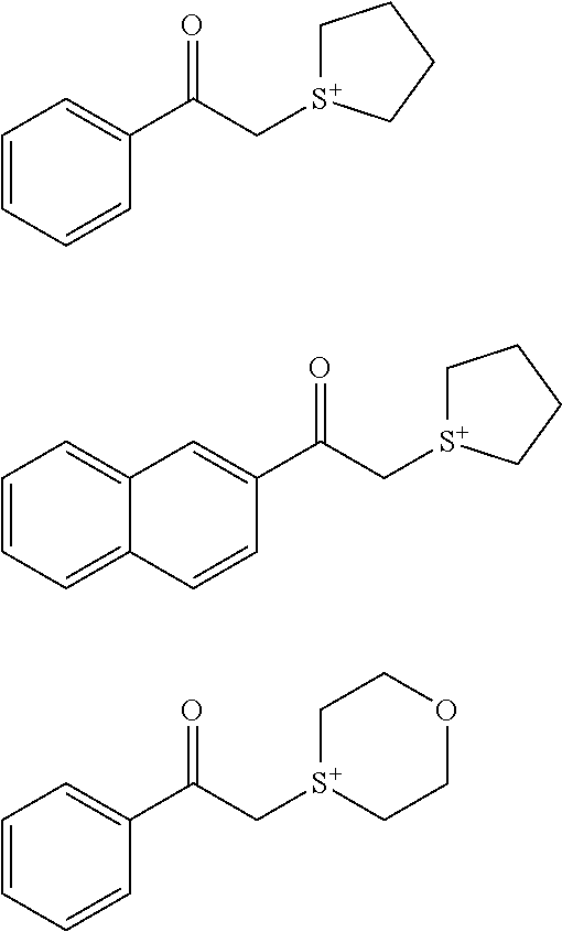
C1=CC=CC(C(=O)C[S+]2CCCC2)=C1.C12=CC=CC=C1C=CC(C(=O)C[S+]1CCCC1)=C2.C1=CC=CC(C(=O)C[S+]2CCOCC2)=C1
